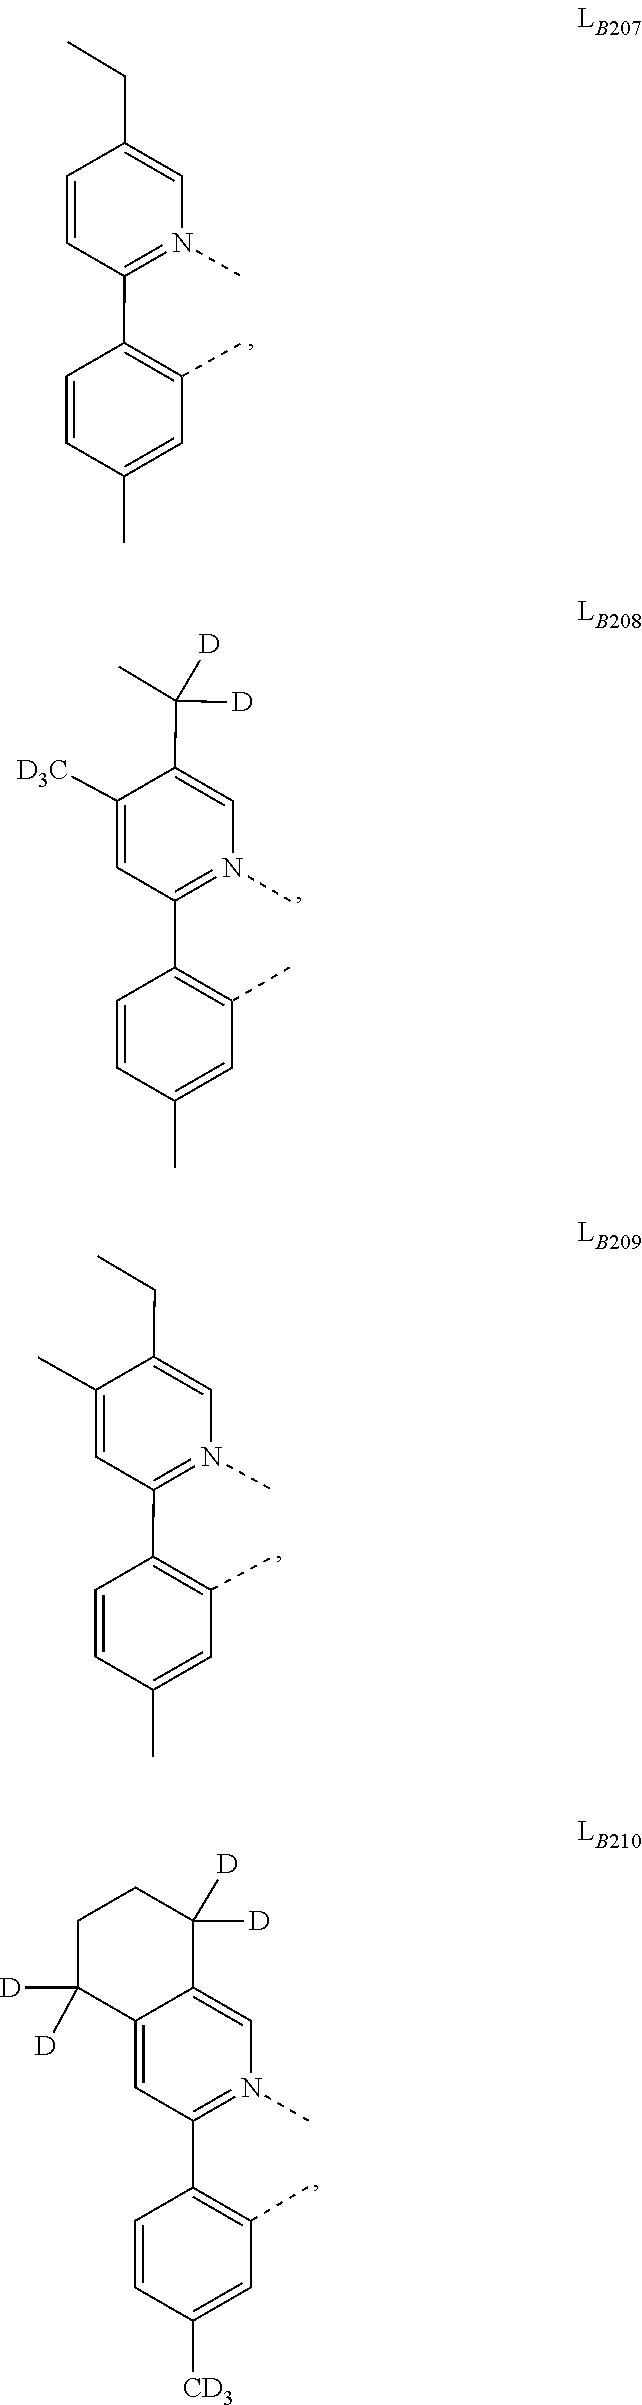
C1=CC(CC)=CN(C)=C1C1=C(C)C=C(C)C=C1.C1(C(C)([D])[D])=CN(C)=C(C2=C(C)C=C(C)C=C2)C=C1[D3C].C1=C(C)C(CC)=CN(C)=C1C1=C(C)C=C(C)C=C1.C12=CN(C)=C(C3=C(C)C=C([CD3])C=C3)C=C1C([D])([D])CCC2([D])[D]
